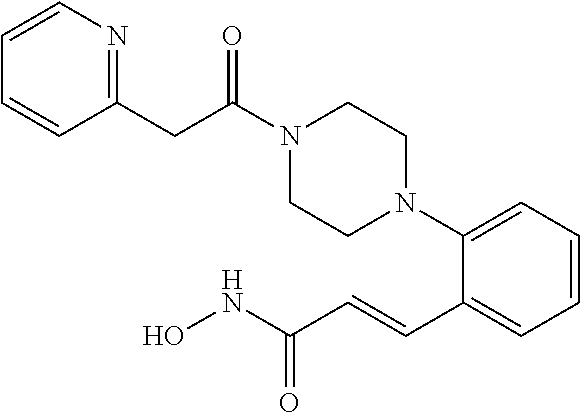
C1=CC=C(N2CCN(C(CC3=NC=CC=C3)=O)CC2)C(C=CC(NO)=O)=C1
